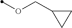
O(C)CC1CC1
